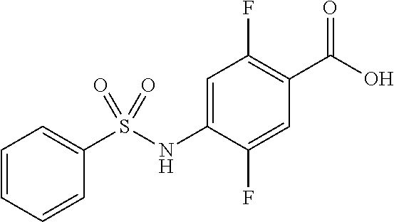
OC(=O)C1=C(F)C=C(NS(C2=CC=CC=C2)(=O)=O)C(F)=C1
